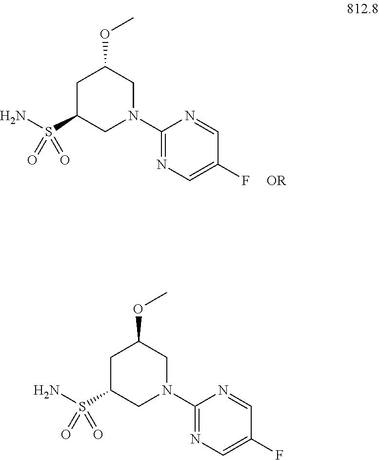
C1C(S(N)(=O)=O)CN(C2=NC=C(F)C=N2)CC1OC.[OR].C1C(S(N)(=O)=O)CN(C2=NC=C(F)C=N2)CC1OC
